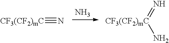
[CF3(CF2)mC]#N.N.[CF3(CF2)mC](=N)N
